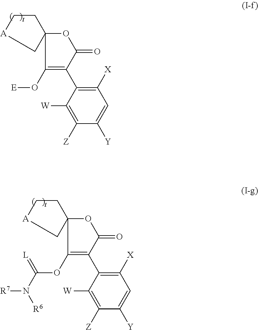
C1([W])=C([Z])C([Y])=CC([X])=C1C1=C(O[E])C2(OC1=O)CC[A]C2.C1([W])=C([Z])C([Y])=CC([X])=C1C1=C(OC(=[L])N([R7])[R6])C2(OC1=O)CC[A]C2
